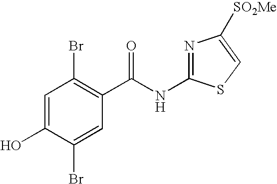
C1=C(O)C(Br)=CC(C(NC2=NC([SO2Me])=CS2)=O)=C1Br
